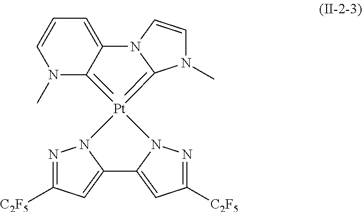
N1=C([C2F5])C=C2N1[Pt]1(=C3N(C)C=CC=C3N3C=CN(C)C=13)N1N=C([C2F5])C=C21
